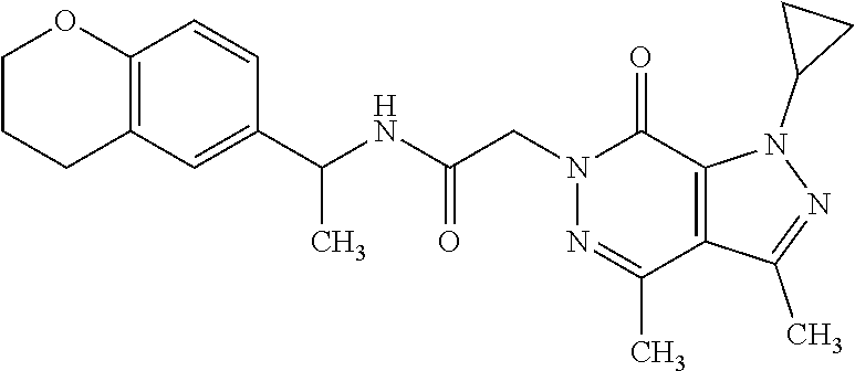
CC1=NN(C2CC2)C2=C1C(C)=NN(CC(NC(C)C1=CC3=C(C=C1)OCCC3)=O)C2=O
